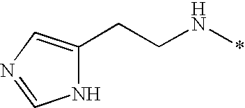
C(N*)CC1=CN=CN1
